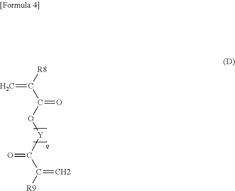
C([R8])(C(O[Y]C(C([R9])=C)=O)=O)=C
